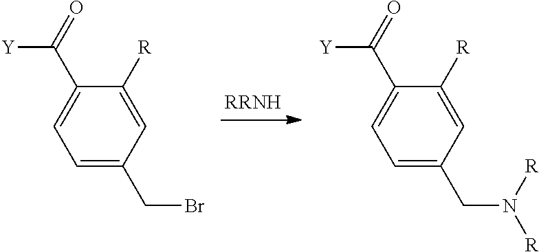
C1([R])=CC(CBr)=CC=C1C(=O)[Y].[RRNH].C1([R])=CC(CN([R])[R])=CC=C1C(=O)[Y]
